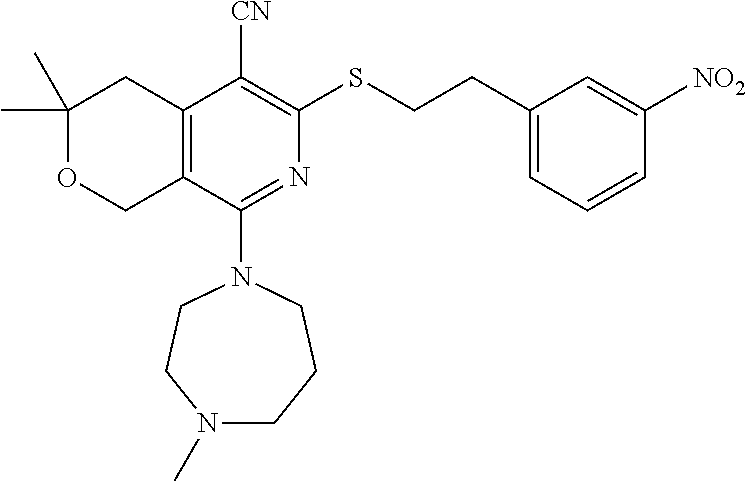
C1(C)(C)OCC2=C(C1)C([CN])=C(SCCC1=CC=CC([NO2])=C1)N=C2N1CCN(C)CCC1
